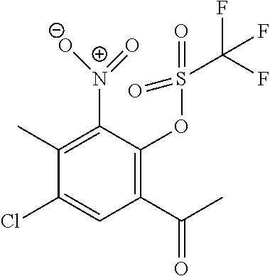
C1(C)=C([N+](=O)[O-])C(OS(C(F)(F)F)(=O)=O)=C(C(C)=O)C=C1Cl
